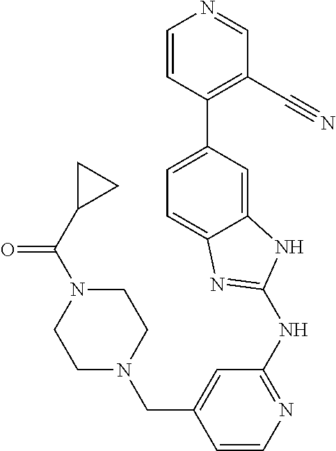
C1=CC(C2=CC=C3C(=C2)NC(NC2=NC=CC(CN4CCN(C(=O)C5CC5)CC4)=C2)=N3)=C(C#N)C=N1
